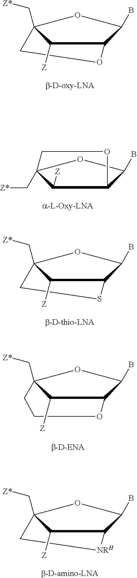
BC1C2C([Z])C(C[Z*])(O1)CO2.BC1C2C([Z])C(C[Z*])(O1)CS2.BC1C2OCCC(C[Z*])(O1)C2[Z].BC1C2C([Z])C(C[Z*])(O1)C[NRH]2.BC1C2C([Z])C(C[Z*])(O1)CO2
